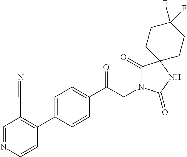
C1(C(CN2C(=O)C3(NC2=O)CCC(F)(F)CC3)=O)=CC=C(C2=C(C#N)C=NC=C2)C=C1
